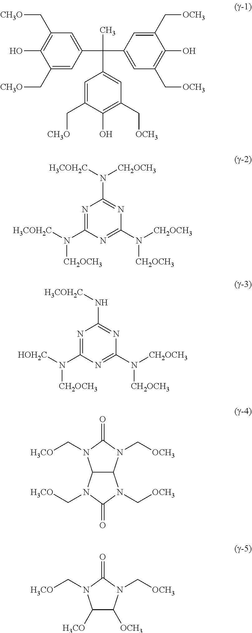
C1(C[CH3O])=CC(C(C2=CC(C[OCH3])=C(O)C(C[OCH3])=C2)(C)C2=CC(C[OCH3])=C(O)C(C[CH3O])=C2)=CC(C[CH3O])=C1O.N1=C(N([H3COH2C])[CH2OCH3])N=C(N([CH2OCH3])[CH2OCH3])N=C1N([CH2OCH3])[H3COH2C].N1=C(N([HOH2C])[CH2OCH3])N=C(N([CH2OCH3])[CH2OCH3])N=C1N[H3COH2C].C12C(N(C[OCH3])C(=O)N1C[H3CO])N(C[OCH3])C(=O)N2C[H3CO].C1([H3CO])C([OCH3])N(C[OCH3])C(=O)N1C[H3CO]
